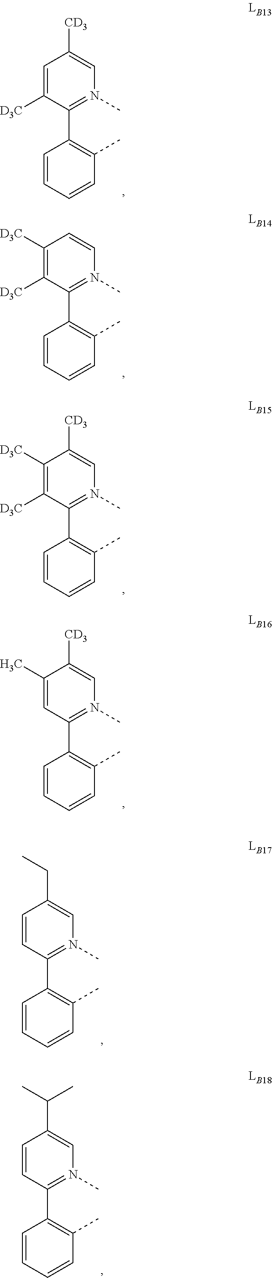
C1=CC(C2=C(C)C=CC=C2)=N(C)C=C1CC.C1(C)=CC(C2=C(C)C=CC=C2)=N(C)C=C1[CD3].C1=C([D3C])C(C2=C(C)C=CC=C2)=N(C)C=C1[CD3].C1([D3C])=C([D3C])C(C2=C(C)C=CC=C2)=N(C)C=C1.C1([D3C])=C([D3C])C(C2=C(C)C=CC=C2)=N(C)C=C1[CD3].C1=CC(C2=C(C)C=CC=C2)=N(C)C=C1C(C)C
